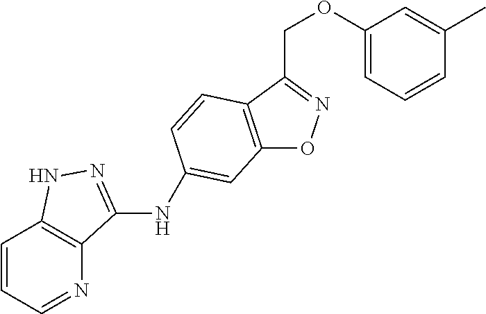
C12=C(C(COC3=CC=CC(C)=C3)=NO1)C=CC(NC1=NNC3=C1N=CC=C3)=C2
